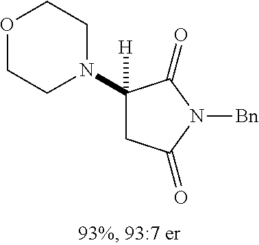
N1(C2([H])CC(=O)N([Bn])C2=O)CCOCC1
